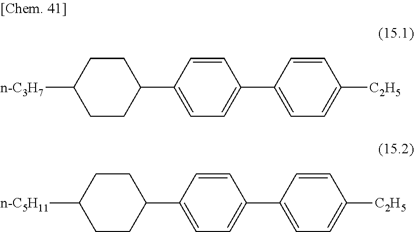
C1(C2CCC([n-C3H7])CC2)=CC=C(C2=CC=C([C2H5])C=C2)C=C1.C1(C2CCC([n-C5H11])CC2)=CC=C(C2=CC=C([C2H5])C=C2)C=C1
